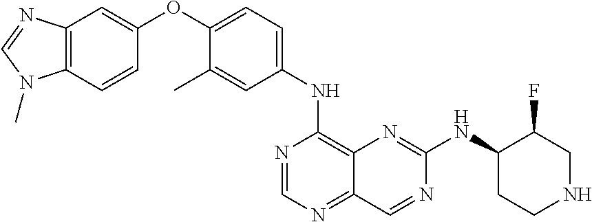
C12=C(C=CC(OC3=CC=C(NC4=C5C(=NC=N4)C=NC(NC4CCNCC4F)=N5)C=C3C)=C1)N(C)C=N2
